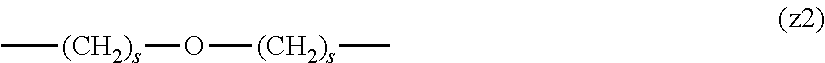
C[(CH2)s]O[(CH2)s]C
